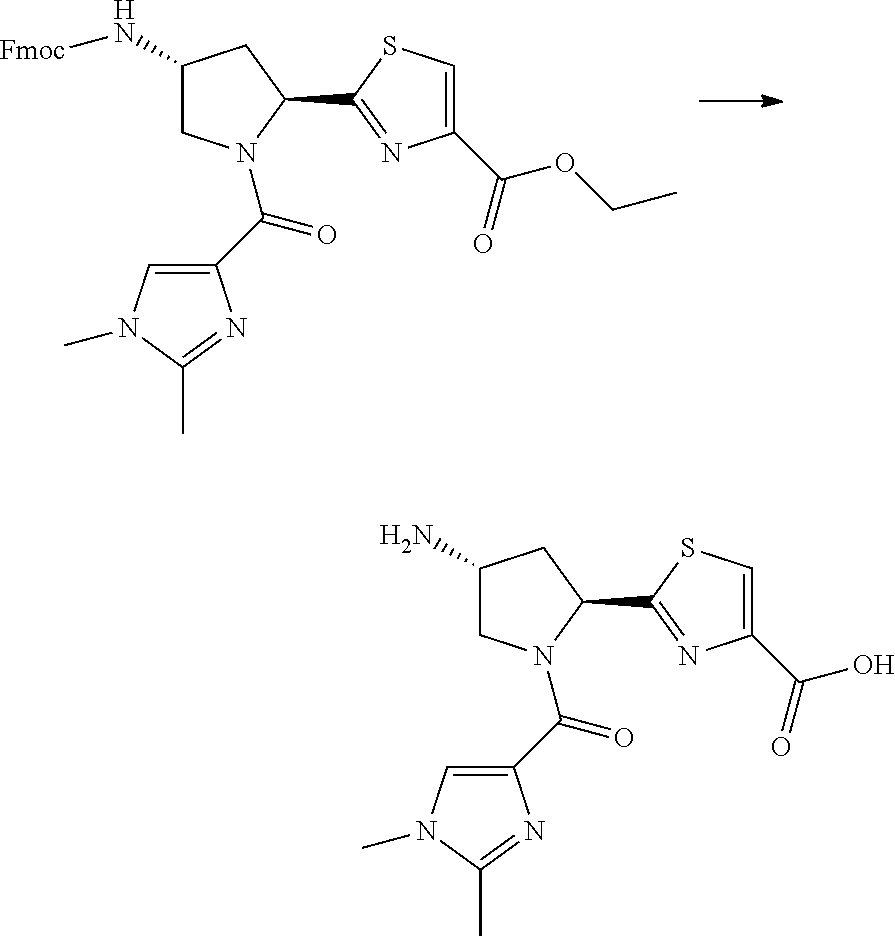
C1(N[Fmoc])CN(C(C2=CN(C)C(C)=N2)=O)C(C2=NC(C(=O)OCC)=CS2)C1.C1(N)CN(C(C2=CN(C)C(C)=N2)=O)C(C2=NC(C(=O)O)=CS2)C1
